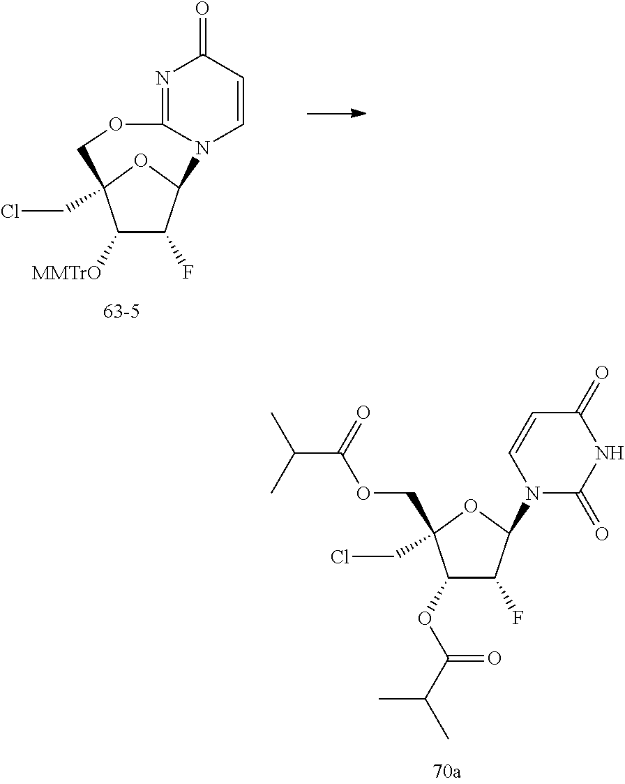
C1(OC(C(C)C)=O)C(F)C(N2C(=O)NC(=O)C=C2)OC1(COC(C(C)C)=O)CCl.C1([MMTrO])C(F)C2OC1(CCl)COC1=NC(=O)C=CN21
